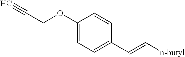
C1(OCC#C)=CC=C(C=C[n-butyl])C=C1
